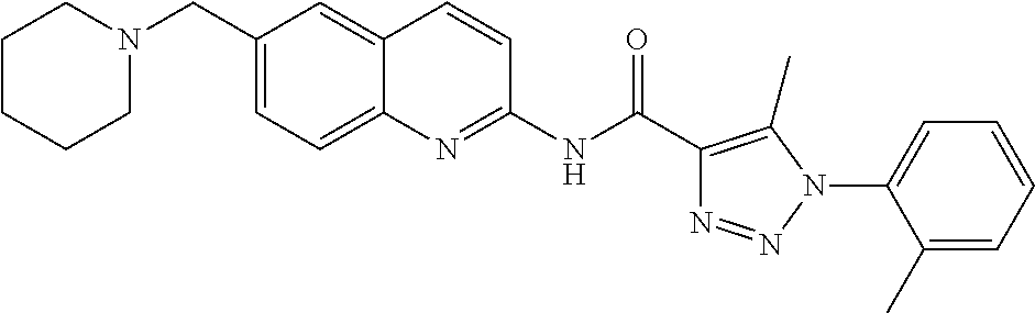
N(C(=O)C1=C(C)N(C2=CC=CC=C2C)N=N1)C1=NC2=CC=C(CN3CCCCC3)C=C2C=C1
